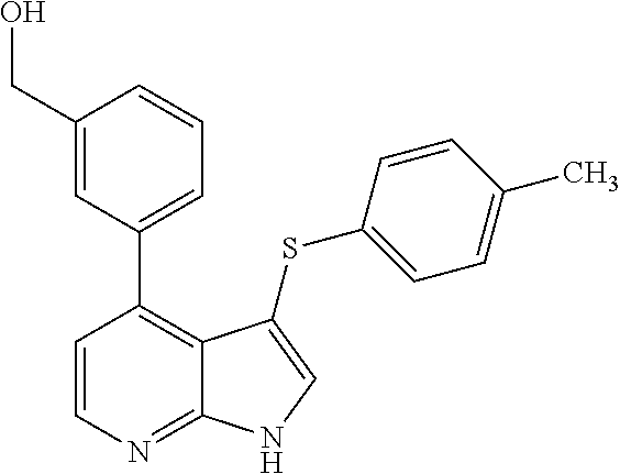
C1(CO)=CC(C2=C3C(=NC=C2)NC=C3SC2=CC=C(C)C=C2)=CC=C1
